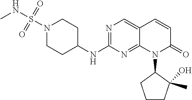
N1(S(NC)(=O)=O)CCC(NC2=NC=C3C(=N2)N(C2CCCC2(C)O)C(=O)C=C3)CC1
